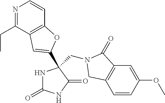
N1=C(CC)C2=C(C=C1)OC(C1(CN3C(=O)C4=C(C=CC(OC)=C4)C3)NC(=O)NC1=O)=C2
